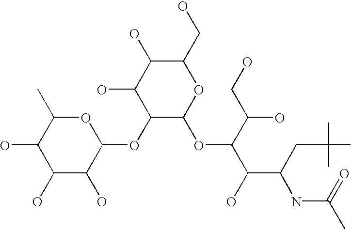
O1C(C)C(O)C(O)C(O)C1OC1C(OC(C(O)C(CC(C)(C)C)NC(C)=O)C(CO)O)OC(CO)C(O)C1O
